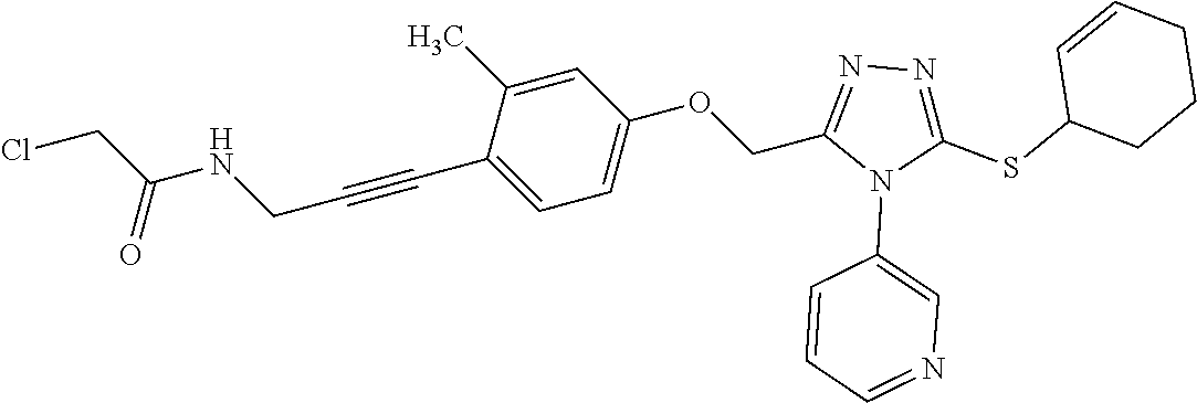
C1=C(C)C(C#CCNC(CCl)=O)=CC=C1OCC1=NN=C(SC2CCCC=C2)N1C1=CN=CC=C1
